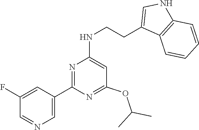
C1(C2=NC(NCCC3=CNC4=C3C=CC=C4)=CC(OC(C)C)=N2)=CN=CC(F)=C1
